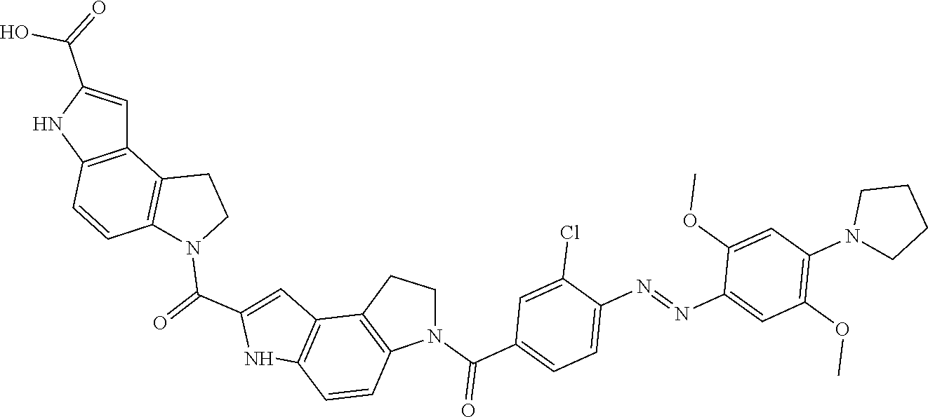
C12=C(NC(C(O)=O)=C1)C=CC1=C2CCN1C(=O)C1=CC2=C(N1)C=CC1=C2CCN1C(C1=CC=C(N=NC2=CC(OC)=C(N3CCCC3)C=C2OC)C(Cl)=C1)=O
